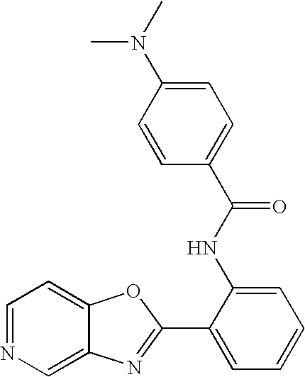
C12=CN=CC=C1OC(C1=CC=CC=C1NC(C1=CC=C(N(C)C)C=C1)=O)=N2
